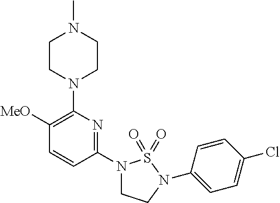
C1([MeO])=C(N2CCN(C)CC2)N=C(N2CCN(C3=CC=C(Cl)C=C3)S2(=O)=O)C=C1
